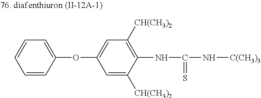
C1=CC(OC2=CC([CH(CH3)2])=C(NC(N[C(CH3)3])=S)C([CH(CH3)2])=C2)=CC=C1
